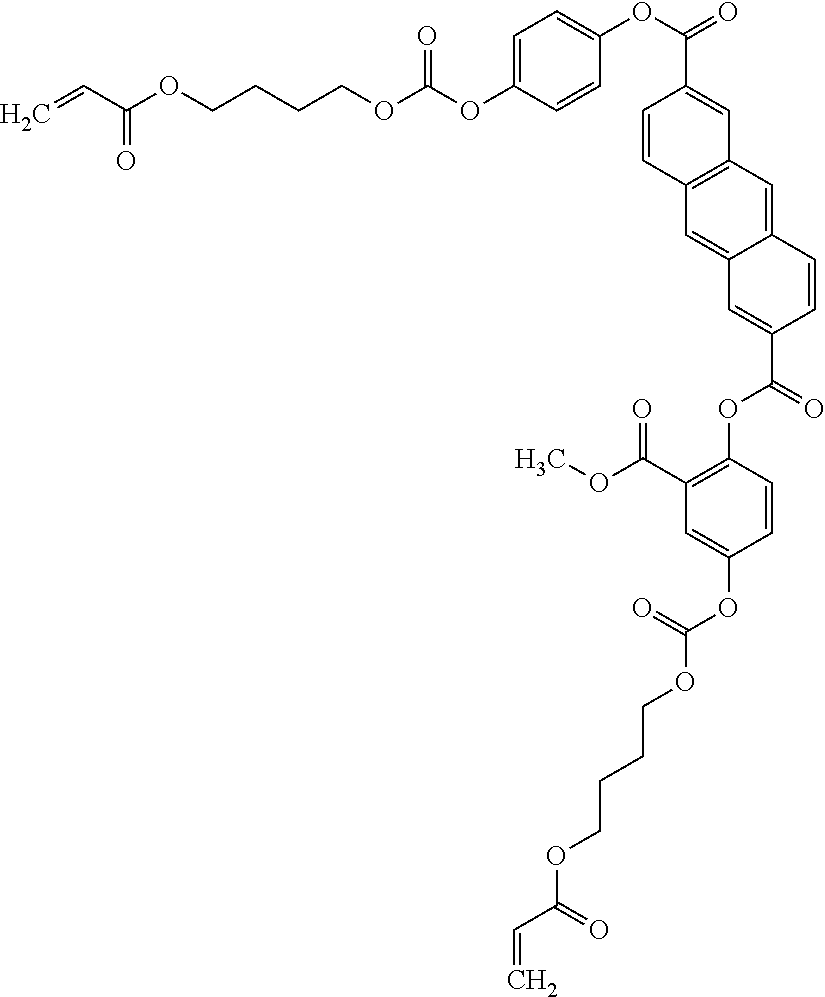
C=CC(OCCCCOC(OC1=CC=C(OC(C2=CC3=C(C=C2)C=C2C(=C3)C=CC(C(OC3=C(C(=O)OC)C=C(OC(=O)OCCCCOC(C=C)=O)C=C3)=O)=C2)=O)C=C1)=O)=O
